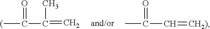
CC(=O)C(C)=C.CC(=O)C=[CH2)]
